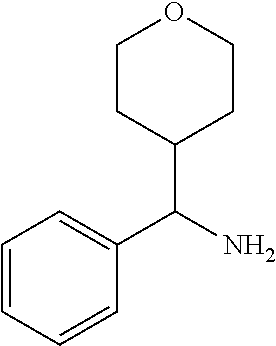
C1=CC=CC(C(N)C2CCOCC2)=C1
